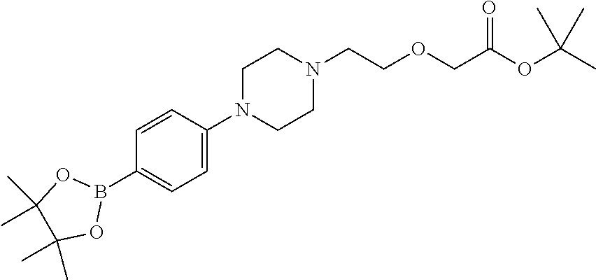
N1(CCOCC(OC(C)(C)C)=O)CCN(C2=CC=C(B3OC(C)(C)C(C)(C)O3)C=C2)CC1
